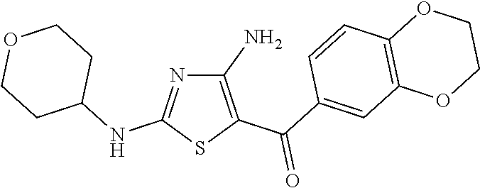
C1(N)=C(C(C2=CC3=C(C=C2)OCCO3)=O)SC(NC2CCOCC2)=N1
